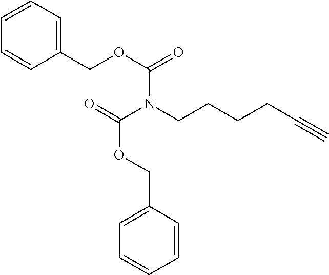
C1(COC(=O)N(CCCCC#C)C(=O)OCC2=CC=CC=C2)=CC=CC=C1
